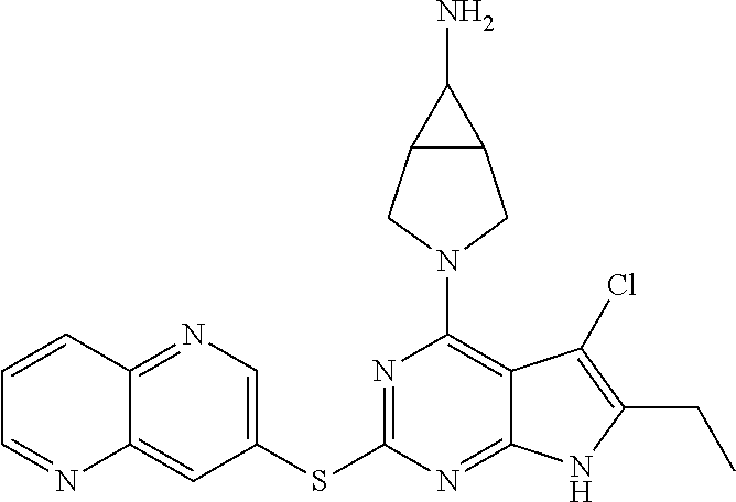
C12=CC(SC3=NC(N4CC5C(C4)C5N)=C4C(=N3)NC(CC)=C4Cl)=CN=C1C=CC=N2
